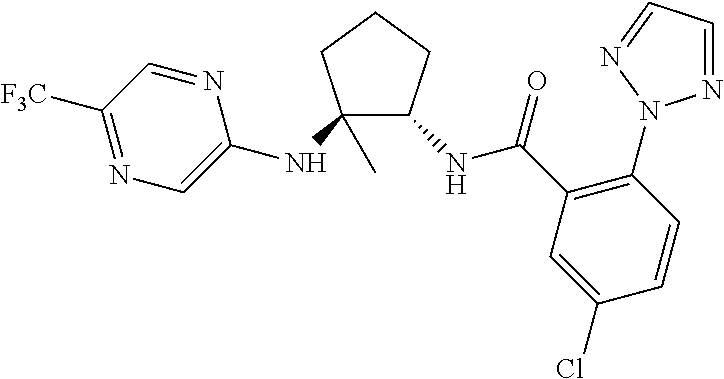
C1(NC2=CN=C([F3C])C=N2)(C)C(NC(=O)C2=C(N3N=CC=N3)C=CC(Cl)=C2)CCC1
